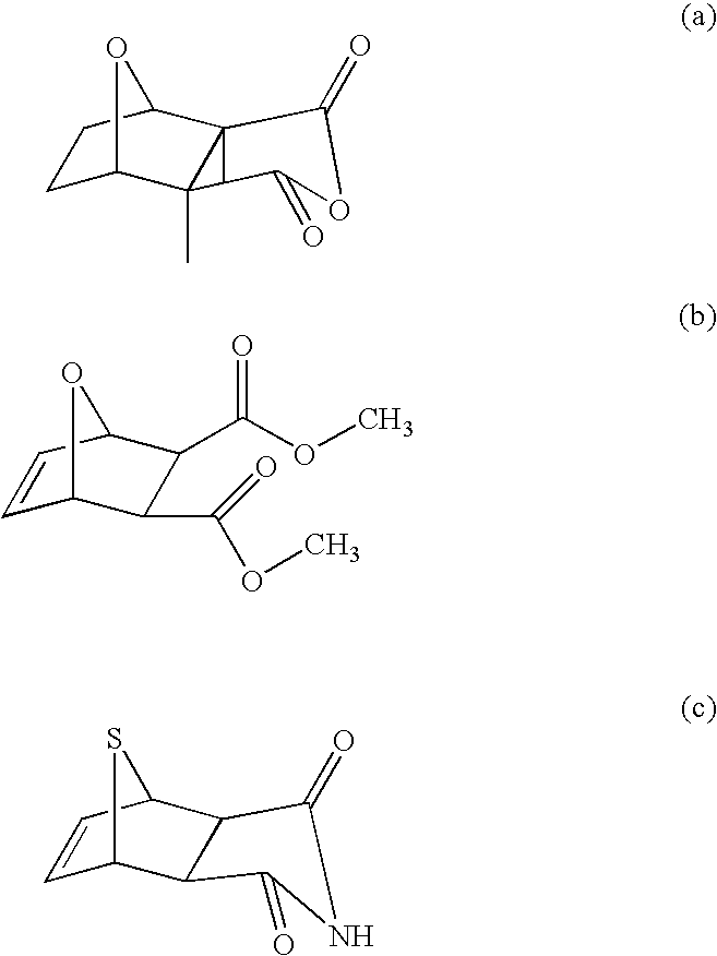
C1C2C3(C)C4(C(C1)O2)C(=O)OC(=O)C34.C1=CC2C(C(OC)=O)C(C(=O)OC)C1O2.C1=CC2C3C(C1S2)C(=O)NC3=O
